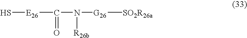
S[E26]C(=O)N([R26b])[G26][SO2R26a]
